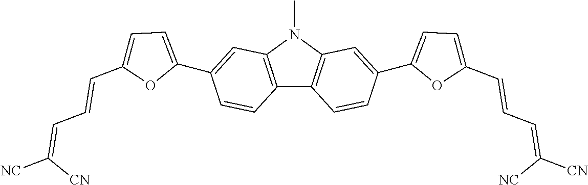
C12=C(N(C)C3=C1C=CC(C1=CC=C(C=CC=C([CN])[NC])O1)=C3)C=C(C1=CC=C(C=CC=C([CN])[NC])O1)C=C2
